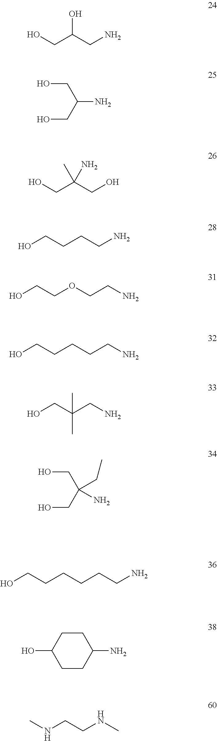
OCC(CN)O.OCC(N)CO.OCC(CO)(C)N.C(CCN)CO.C(OCCN)CO.C(CCCN)CO.C(CN)(CO)(C)C.OCC(N)(CO)CC.C(CCCCN)CO.C1CC(O)CCC1N.CNCCNC
